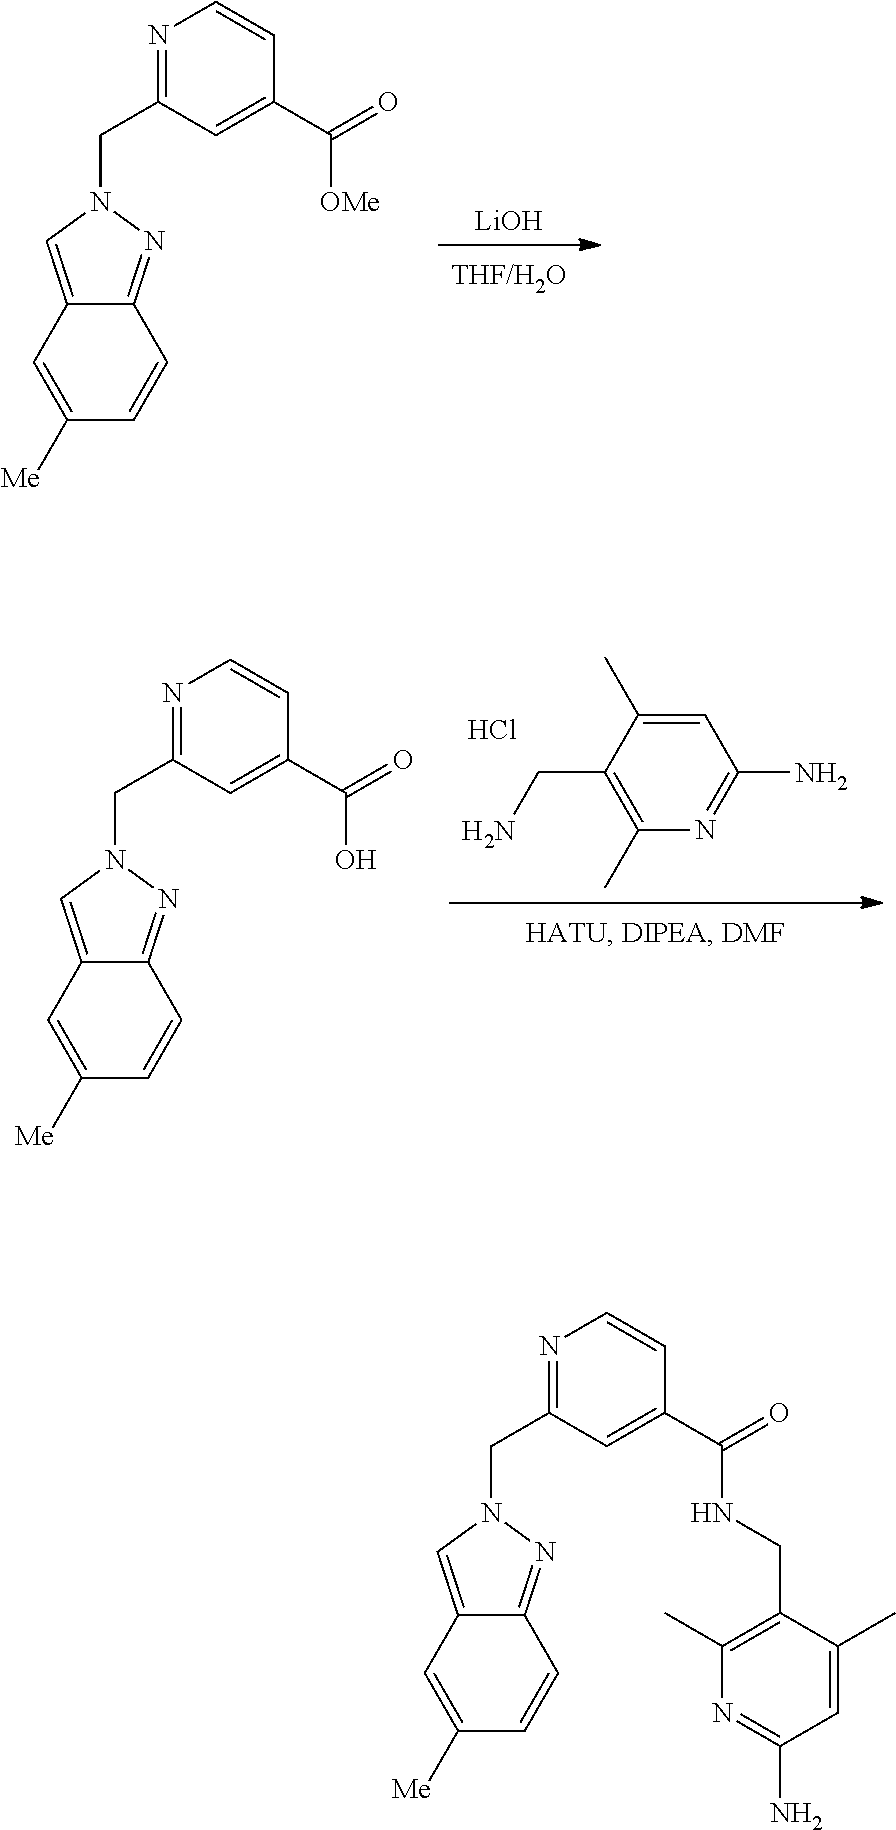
[LiOH].C12=CN(CC3=NC=CC(C(=O)[OMe])=C3)N=C1C=CC([Me])=C2.Cl.C1=C(C)C(CN)=C(C)N=C1N.C12=CN(CC3=NC=CC(C(=O)O)=C3)N=C1C=CC([Me])=C2.C12=CN(CC3=NC=CC(C(=O)NCC4=C(C)N=C(N)C=C4C)=C3)N=C1C=CC([Me])=C2
